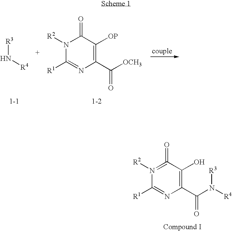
N1([R2])=C(=O)C(O)=C(C(N([R4])[R3])=O)N=C1[R1].[R3]N[R4].N1([R2])C([R1])=NC(C([OCH3])=O)=C([OP])C1=O
